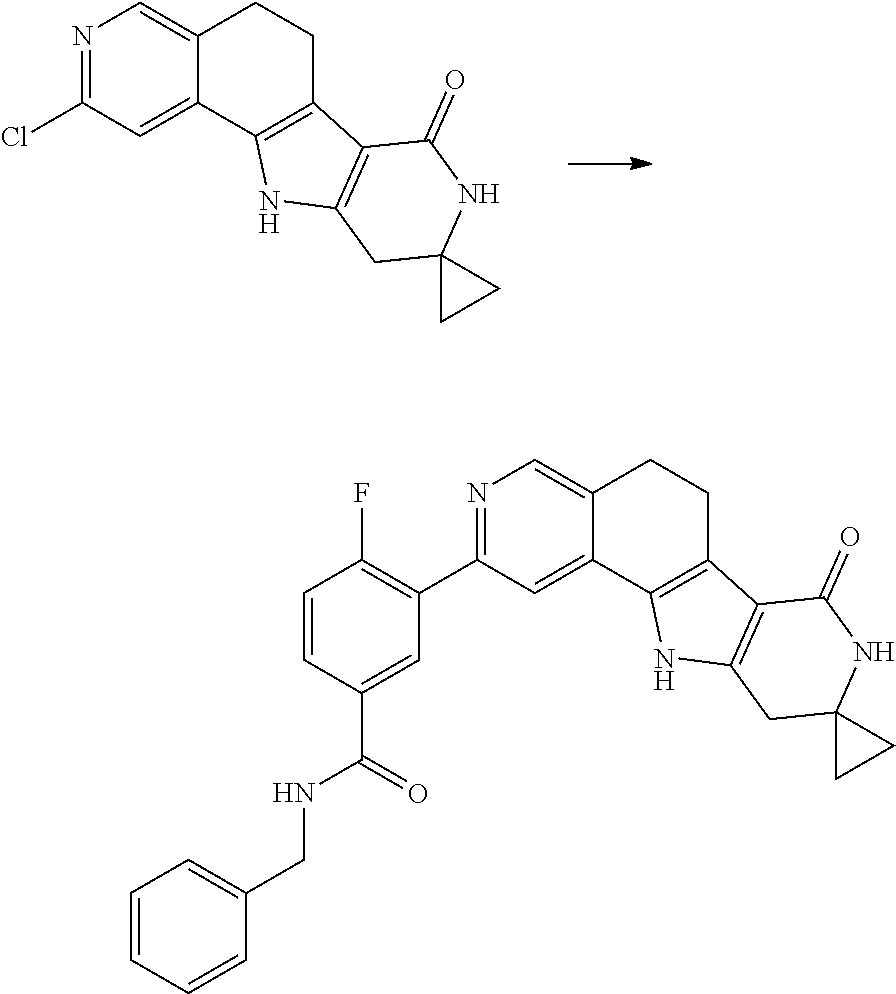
N1=C(Cl)C=C2C(=C1)CCC1=C2NC2=C1C(=O)NC1(C2)CC1.N1=C(C2=C(F)C=CC(C(=O)NCC3=CC=CC=C3)=C2)C=C2C(=C1)CCC1=C2NC2=C1C(=O)NC1(C2)CC1
